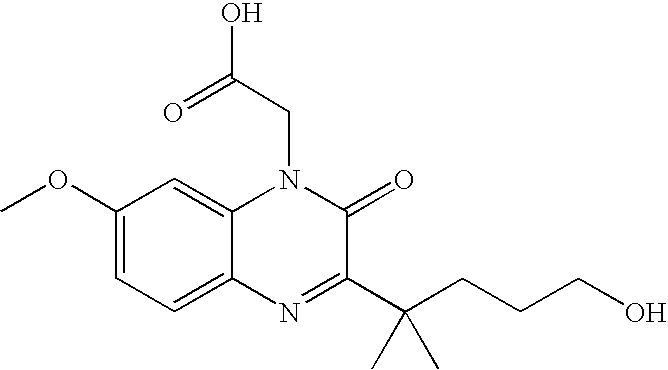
C12=CC=C(OC)C=C1N(CC(O)=O)C(=O)C(C(CCCO)(C)C)=N2
